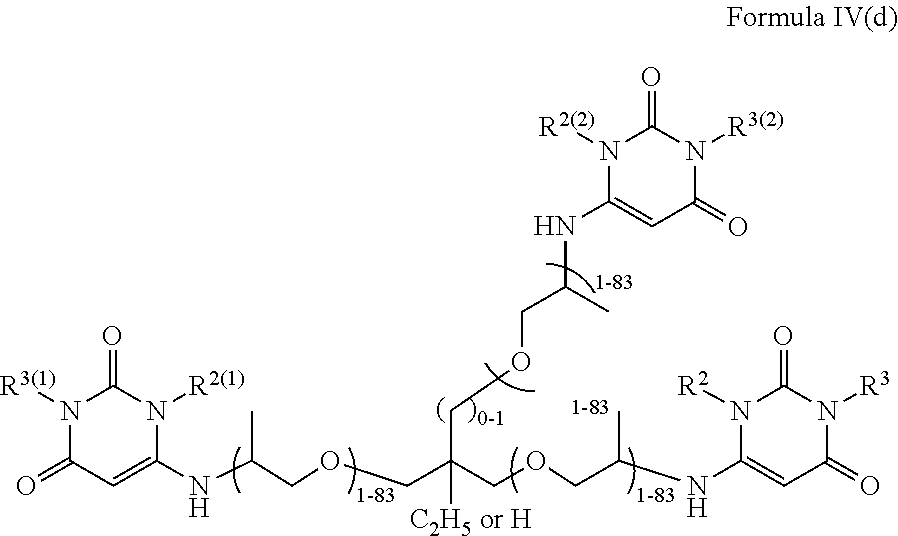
N(C1=CC(=O)N([R3(1)])C(=O)N1[R2(1)])C(COCC(COCC(NC1=CC(=O)N([R3])C(=O)N1[R2])C)([C2H5 or H])COCC(C)NC1=CC(=O)N([R3(2)])C(=O)N1[R2(2)])C
